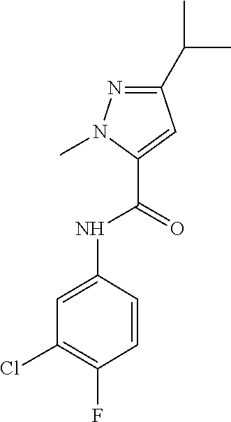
C1(NC(C2=CC(C(C)C)=NN2C)=O)=CC(Cl)=C(F)C=C1
